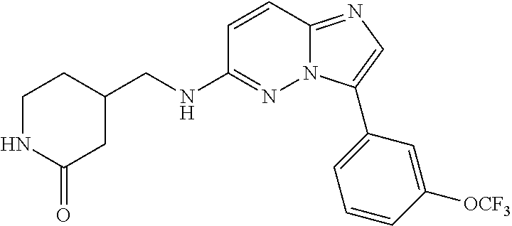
C1(CNC2=NN3C(=NC=C3C3=CC=CC([OCF3])=C3)C=C2)CC(=O)NCC1
